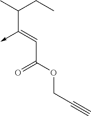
C(C(OCC#C)=O)=C(->C)C(C)CC
